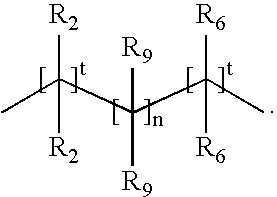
CC(C(C(C)([R6])[R6])([R9])[R9])([R2])[R2]
